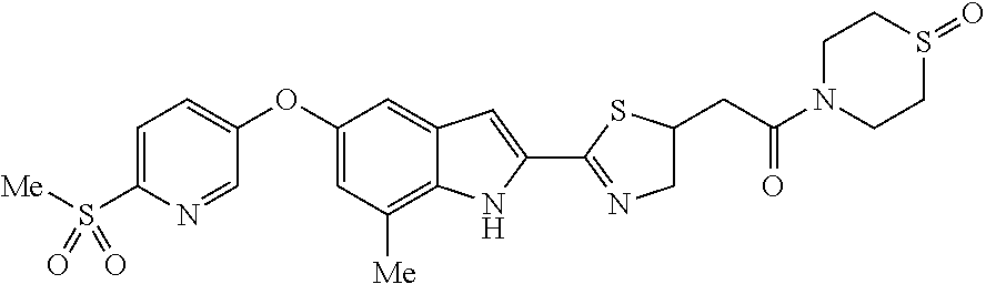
C1=C(S([Me])(=O)=O)N=CC(OC2=CC([Me])=C3C(=C2)C=C(C2=NCC(CC(N4CCS(=O)CC4)=O)S2)N3)=C1
